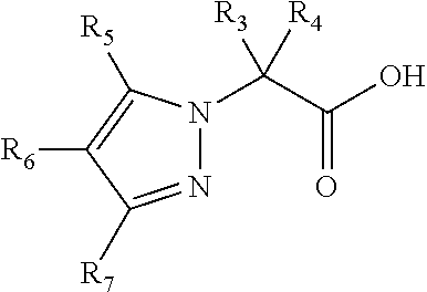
N1=C([R7])C([R6])=C([R5])N1C(C(O)=O)([R3])[R4]
